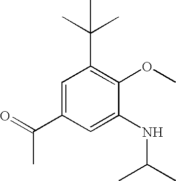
C1=C(C(=O)C)C=C(NC(C)C)C(OC)=C1C(C)(C)C
